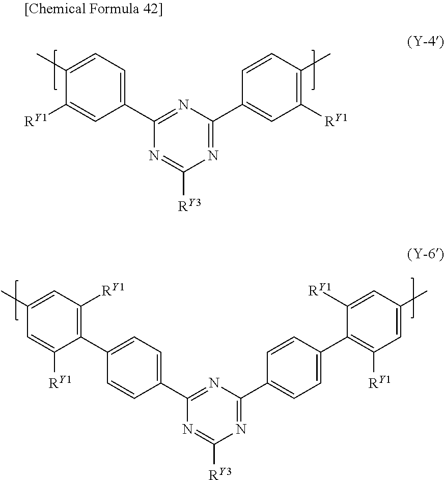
N1=C(C2=CC([RY1])=C(C)C=C2)N=C(C2=CC=C(C)C([RY1])=C2)N=C1[RY3].N1=C(C2=CC=C(C3=C([RY1])C=C(C)C=C3[RY1])C=C2)N=C(C2=CC=C(C3=C([RY1])C=C(C)C=C3[RY1])C=C2)N=C1[RY3]
